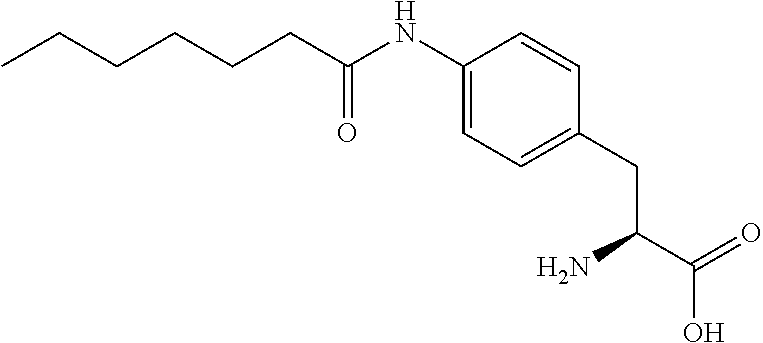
C1=CC(CC(C(=O)O)N)=CC=C1NC(CCCCCC)=O
